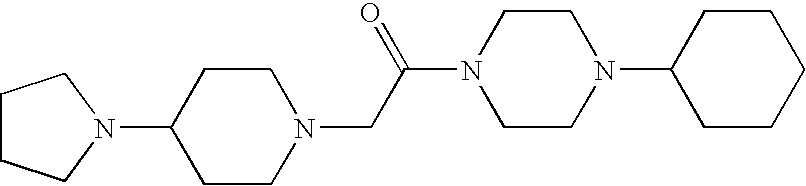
C1(N2CCCC2)CCN(CC(N2CCN(C3CCCCC3)CC2)=O)CC1
